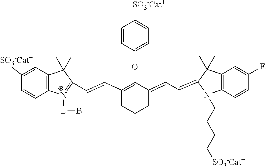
C1=CC(OC2=C(C=CC3=[N+]([L]B)C4=C(C=C([SO3-Cat+])C=C4)C3(C)C)CCCC2=CC=C2C(C)(C)C3=C(C=CC(F)=C3)N2CCCC[SO3-Cat+])=CC=C1[SO3-Cat+]
